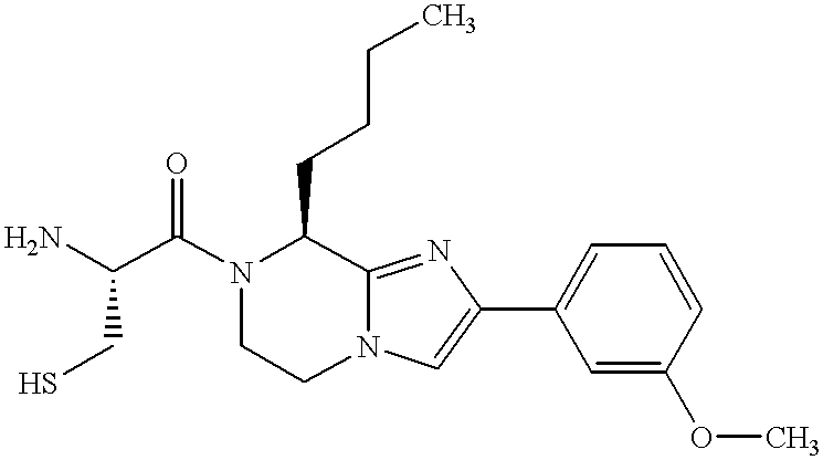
NC(C(N1CCN2C(=NC(C3=CC=CC(OC)=C3)=C2)C1CCCC)=O)CS
